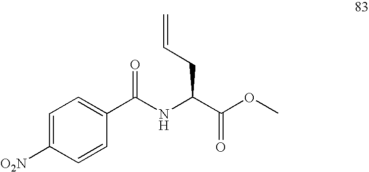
C=CCC(NC(=O)C1=CC=C([O2N])C=C1)C(=O)OC
